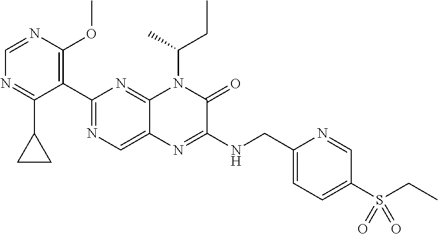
C1(C2=NC=C3C(=N2)N(C(CC)C)C(=O)C(NCC2=CC=C(S(=O)(=O)CC)C=N2)=N3)=C(OC)N=CN=C1C1CC1
